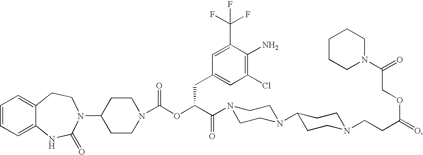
C1=CC=C2C(=C1)CCN(C1CCN(C(OC(C(=O)N3CCN(C4CCN(CCC(=O)OCC(N5CCCCC5)=O)CC4)CC3)CC3=CC(Cl)=C(N)C(C(F)(F)F)=C3)=O)CC1)C(=O)N2
